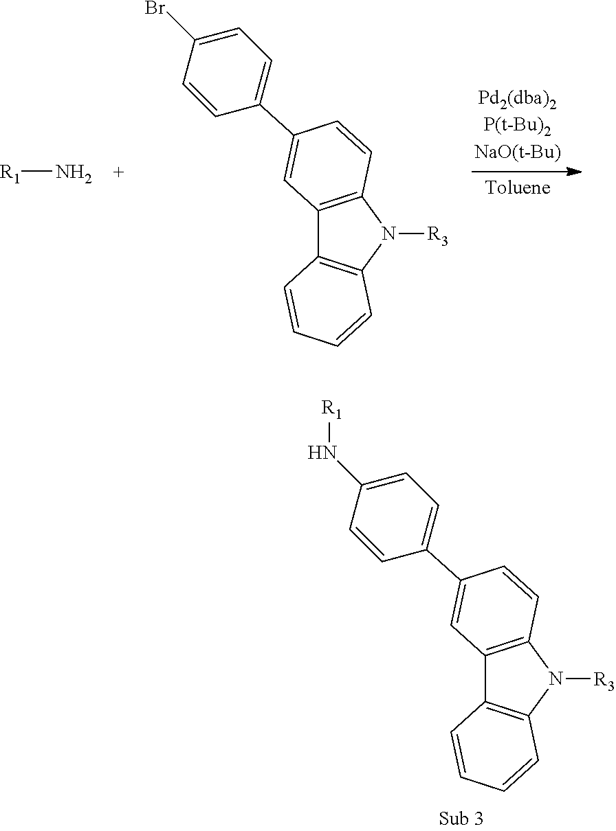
C12=C(N([R3])C3=C1C=CC=C3)C=CC(C1=CC=C(N[R1])C=C1)=C2.[R1]N.C12=C(N([R3])C3=C1C=CC=C3)C=CC(C1=CC=C(Br)C=C1)=C2
